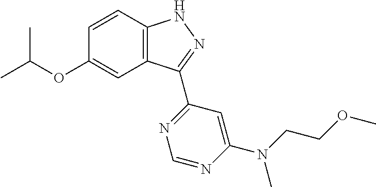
O(C1=CC2=C(C=C1)NN=C2C1=NC=NC(N(CCOC)C)=C1)C(C)C
